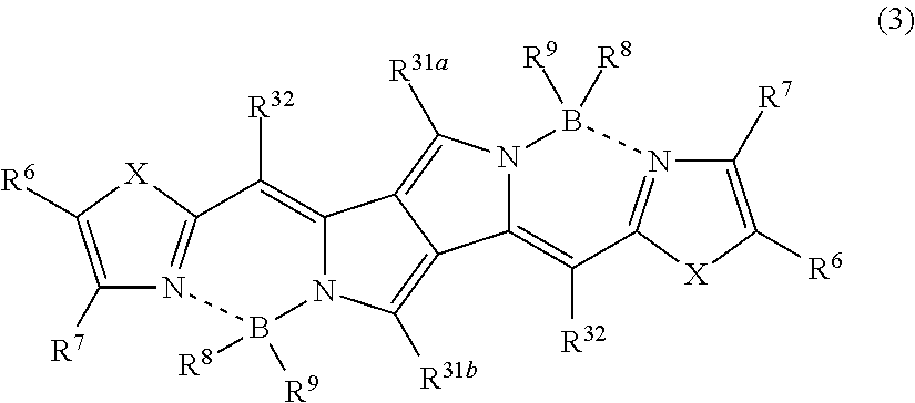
C12=C([R32])C3=N(C([R7])=C([R6])[X]3)B([R8])([R9])N1C([R31b])=C1C2=C([R31a])N2C1=C([R32])C1=N(B2([R9])[R8])C([R7])=C([R6])[X]1
